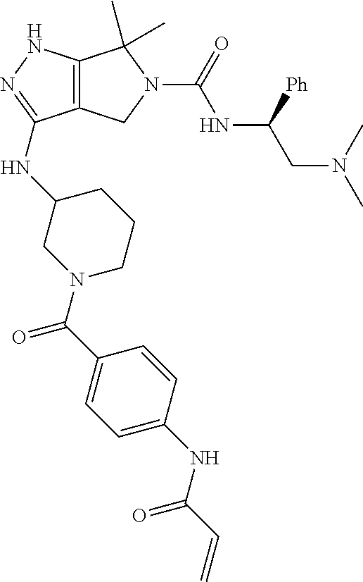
C12=C(NN=C1NC1CN(C(C3=CC=C(NC(C=C)=O)C=C3)=O)CCC1)C(C)(C)N(C(NC(CN(C)C)[Ph])=O)C2
